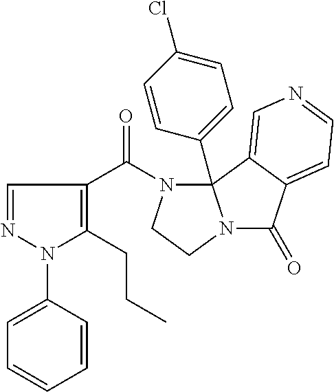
N1=CC(C(N2CCN3C(=O)C4=CC=NC=C4C23C2=CC=C(Cl)C=C2)=O)=C(CCC)N1C1=CC=CC=C1
